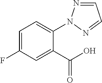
C1=C(F)C=C(C(O)=O)C(N2N=CC=N2)=C1
